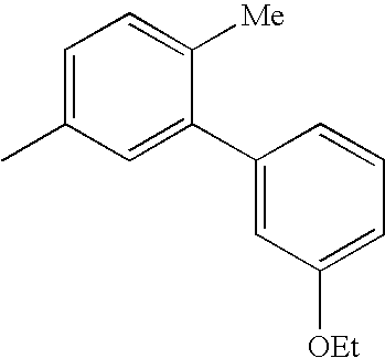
CC1=CC=C([Me])C(C2=CC([OEt])=CC=C2)=C1
